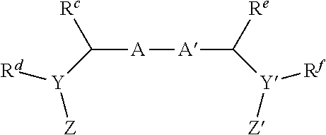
C([A][A]C([Re])[Y]([Rf])[Z])([Rc])[Y]([Rd])[Z]
